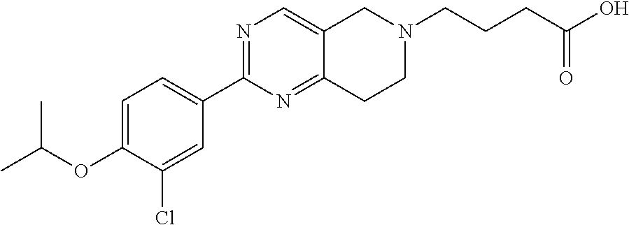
CC(C)OC1=CC=C(C2=NC=C3C(=N2)CCN(CCCC(O)=O)C3)C=C1Cl
